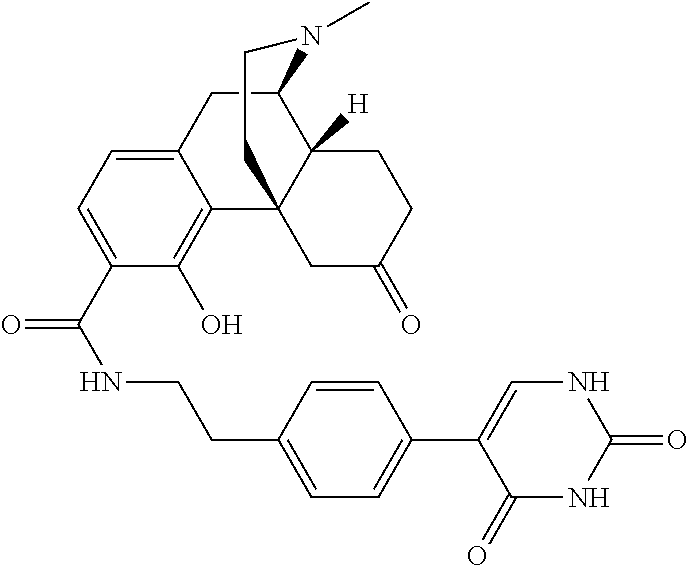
C1(=O)NC(=O)NC=C1C1=CC=C(CCNC(=O)C2=CC=C3C(=C2O)C24C([H])(C(C3)N(C)CC2)CCC(=O)C4)C=C1
